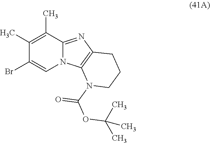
BrC1=CN2C(=NC3=C2N(C(=O)OC(C)(C)C)CCC3)C(C)=C1C
